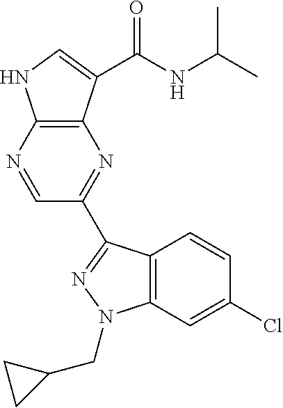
C12=C(N=CC(C3=NN(CC4CC4)C4=C3C=CC(Cl)=C4)=N1)NC=C2C(NC(C)C)=O
